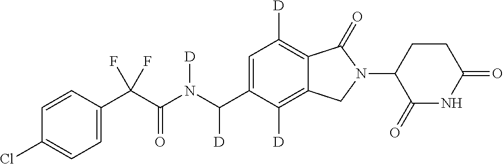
C1=CC(C(C(N(C(C2=CC([D])=C3C(=C2[D])CN(C2C(=O)NC(=O)CC2)C3=O)[D])[D])=O)(F)F)=CC=C1Cl
